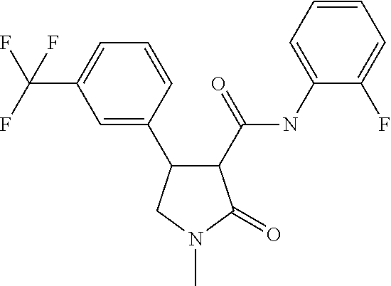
C1=C(C(F)(F)F)C=C(C2C(C(=O)NC3=CC=CC=C3F)C(=O)N(C)C2)C=C1
